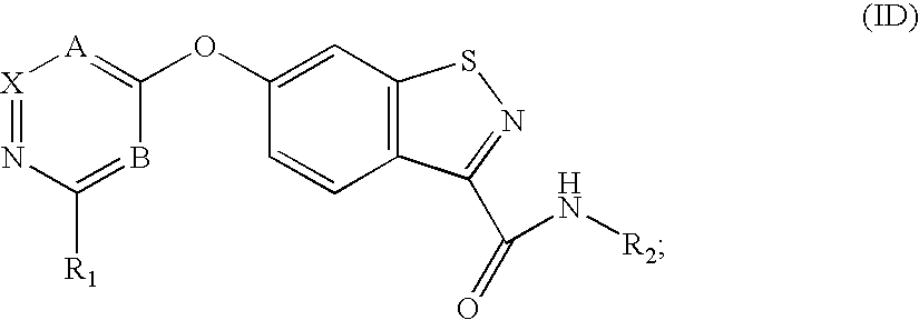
[X]1=NC([R1])=BC(OC2=CC3=C(C=C2)C(C(N[R2])=O)=NS3)=[A]1
